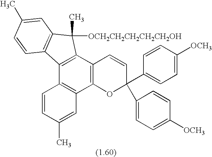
C1=CC(C)=CC2=C1C1=C(C3=C2OC(C2=CC=C([OCH3])C=C2)(C2=CC=C([OCH3])C=C2)C=C3)C(C)([OCH2CH2CH2CH2CH2OH])C2=C1C=CC(C)=C2
